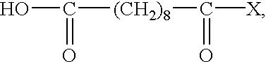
OC([(CH2)8]C([X])=O)=O
